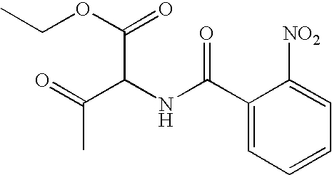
C1(C(=O)NC(C(=O)C)C(OCC)=O)=CC=CC=C1[NO2]
